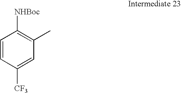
C1=CC([CF3])=CC(C)=C1[NHBoc]
